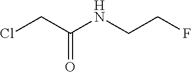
ClCC(NCCF)=O
